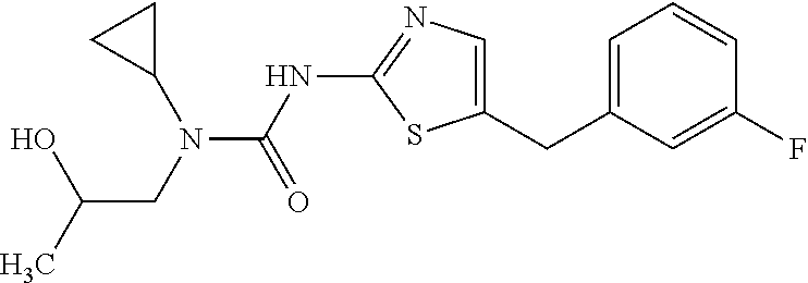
C1=C(CC2=CN=C(NC(=O)N(C3CC3)CC(C)O)S2)C=C(F)C=C1
